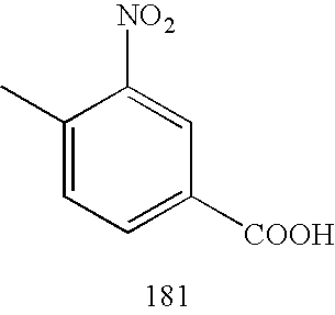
C1(C)=CC=C([COOH])C=C1[NO2]
